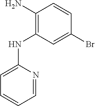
C1(N)=C(NC2=CC=CC=N2)C=C(Br)C=C1
